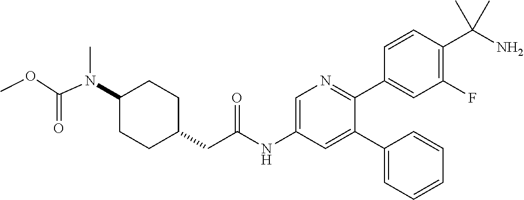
N(C1CCC(CC(NC2=CN=C(C3=CC(F)=C(C(N)(C)C)C=C3)C(C3=CC=CC=C3)=C2)=O)CC1)(C(=O)OC)C
